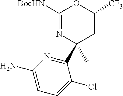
C1([BocHN])=NC(C2=NC(N)=CC=C2Cl)(C)CC([CF3])O1
